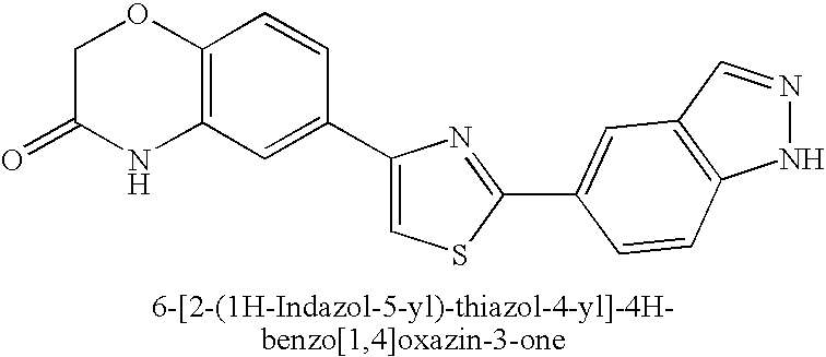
C1C(=O)NC2=C(O1)C=CC(C1=CSC(C3=CC4=C(NN=C4)C=C3)=N1)=C2
